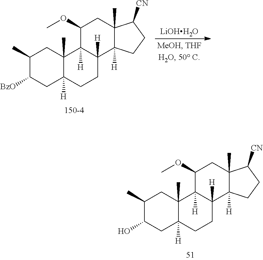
C1(C)C(O)CC2([H])C(C)(C1)C1([H])C([H])(CC2)C2([H])C(C)(CC1OC)C([CN])CC2.C1(C)C([BzO])CC2([H])C(C)(C1)C1([H])C([H])(CC2)C2([H])C(C)(CC1OC)C([CN])CC2.[LiOHH2O]
